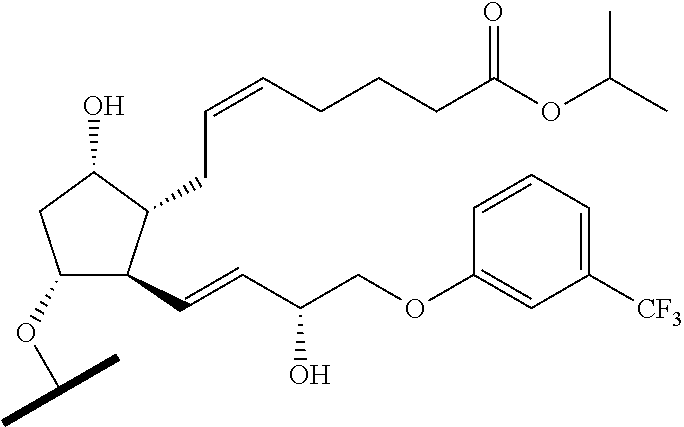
C1(OC(C)C)C(C=CC(COC2=CC([CF3])=CC=C2)O)C(CC=CCCCC(OC(C)C)=O)C(O)C1
